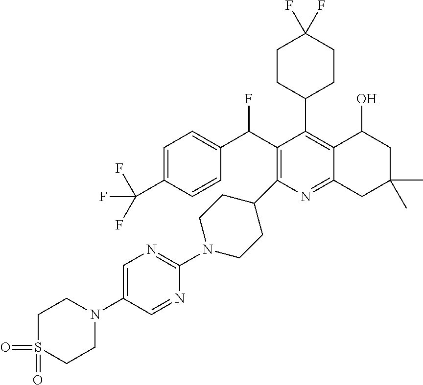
FC(C1=C(C2CCN(C3=NC=C(N4CCS(=O)(=O)CC4)C=N3)CC2)N=C2C(=C1C1CCC(F)(F)CC1)C(O)CC(C)(C)C2)C1=CC=C(C(F)(F)F)C=C1
